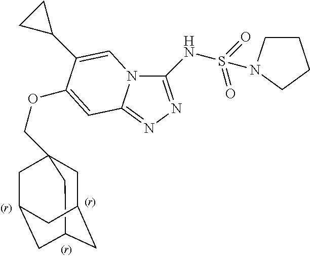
C1C2(COC3=CC4=NN=C(NS(=O)(=O)N5CCCC5)N4C=C3C3CC3)CC3CC(CC1C3)C2
